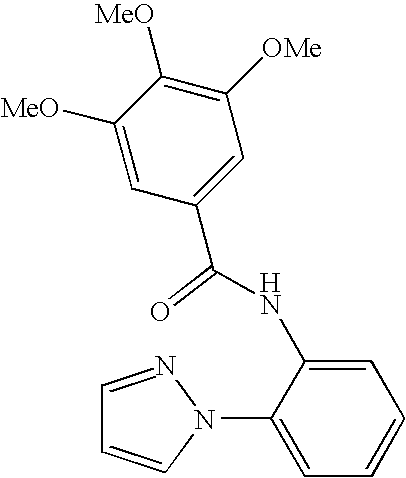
C1=CN(C2=CC=CC=C2NC(C2=CC([OMe])=C([MeO])C([MeO])=C2)=O)N=C1
